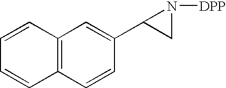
C1=CC2=C(C=C1)C=CC(C1CN1[DPP])=C2
